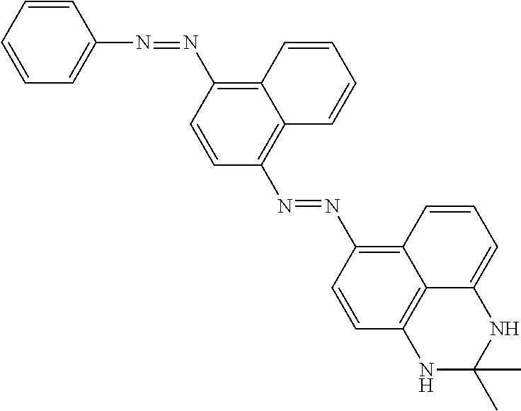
C1=CC=CC=C1N=NC1=C2C(=C(N=NC3=C4C5=C(C=C3)NC(C)(C)NC5=CC=C4)C=C1)C=CC=C2
